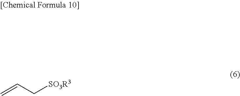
C=CC[SO3R3]
